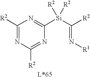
C1([Si](C(=N[R1])[R2])([R2])[R2])=NC([R2])=NC([R2])=N1
